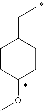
COC1CCC(CC)CC1
